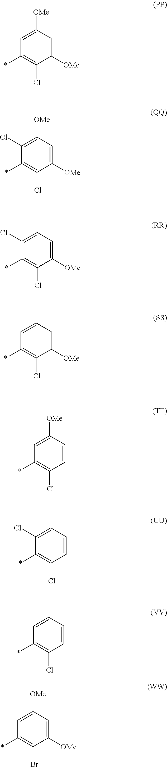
C1([OMe])=CC([OMe])=CC(*)=C1Cl.C1([OMe])=CC([OMe])=C(Cl)C(*)=C1Cl.C1([OMe])=CC=C(Cl)C(*)=C1Cl.C1([OMe])=CC=CC(*)=C1Cl.C1=CC([OMe])=CC(*)=C1Cl.C1=CC=C(Cl)C(*)=C1Cl.C1=CC=CC(*)=C1Cl.C1([OMe])=CC([OMe])=CC(*)=C1Br
